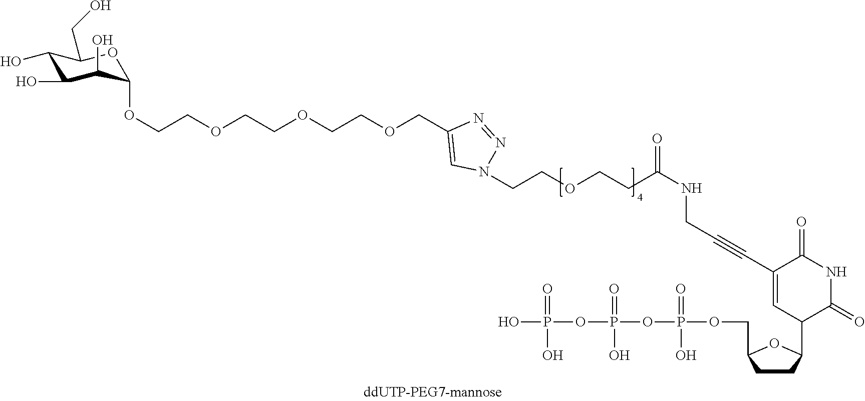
OP(O)(=O)OP(=O)(OP(=O)(OCC1CCC(C2C(=O)NC(=O)C(C#CCNC(CCOCCN3N=NC(COCCOCCOCCOC4OC(CO)C(O)C(O)C4O)=C3)=O)=C2)O1)O)O
